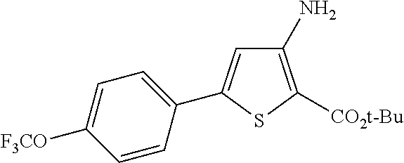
C1(N)=C([CO2t-Bu])SC(C2=CC=C([F3CO])C=C2)=C1
